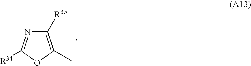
C1([R35])=C(C)OC([R34])=N1
